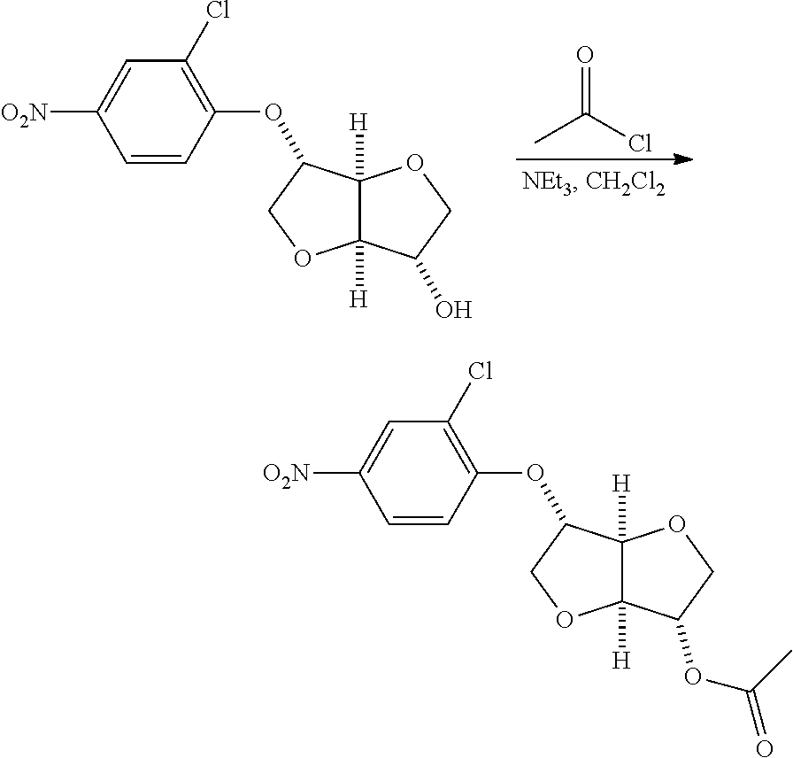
CC(Cl)=O.C1=C([O2N])C=CC(OC2C3([H])C([H])(OC2)C(O)CO3)=C1Cl.C1=C([O2N])C=CC(OC2C3([H])C([H])(OC2)C(OC(=O)C)CO3)=C1Cl
